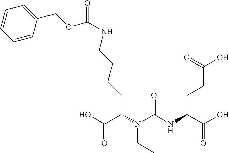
C(N(C(NC(C(O)=O)CCC(O)=O)=O)CC)(C(O)=O)CCCCNC(=O)OCC1=CC=CC=C1
